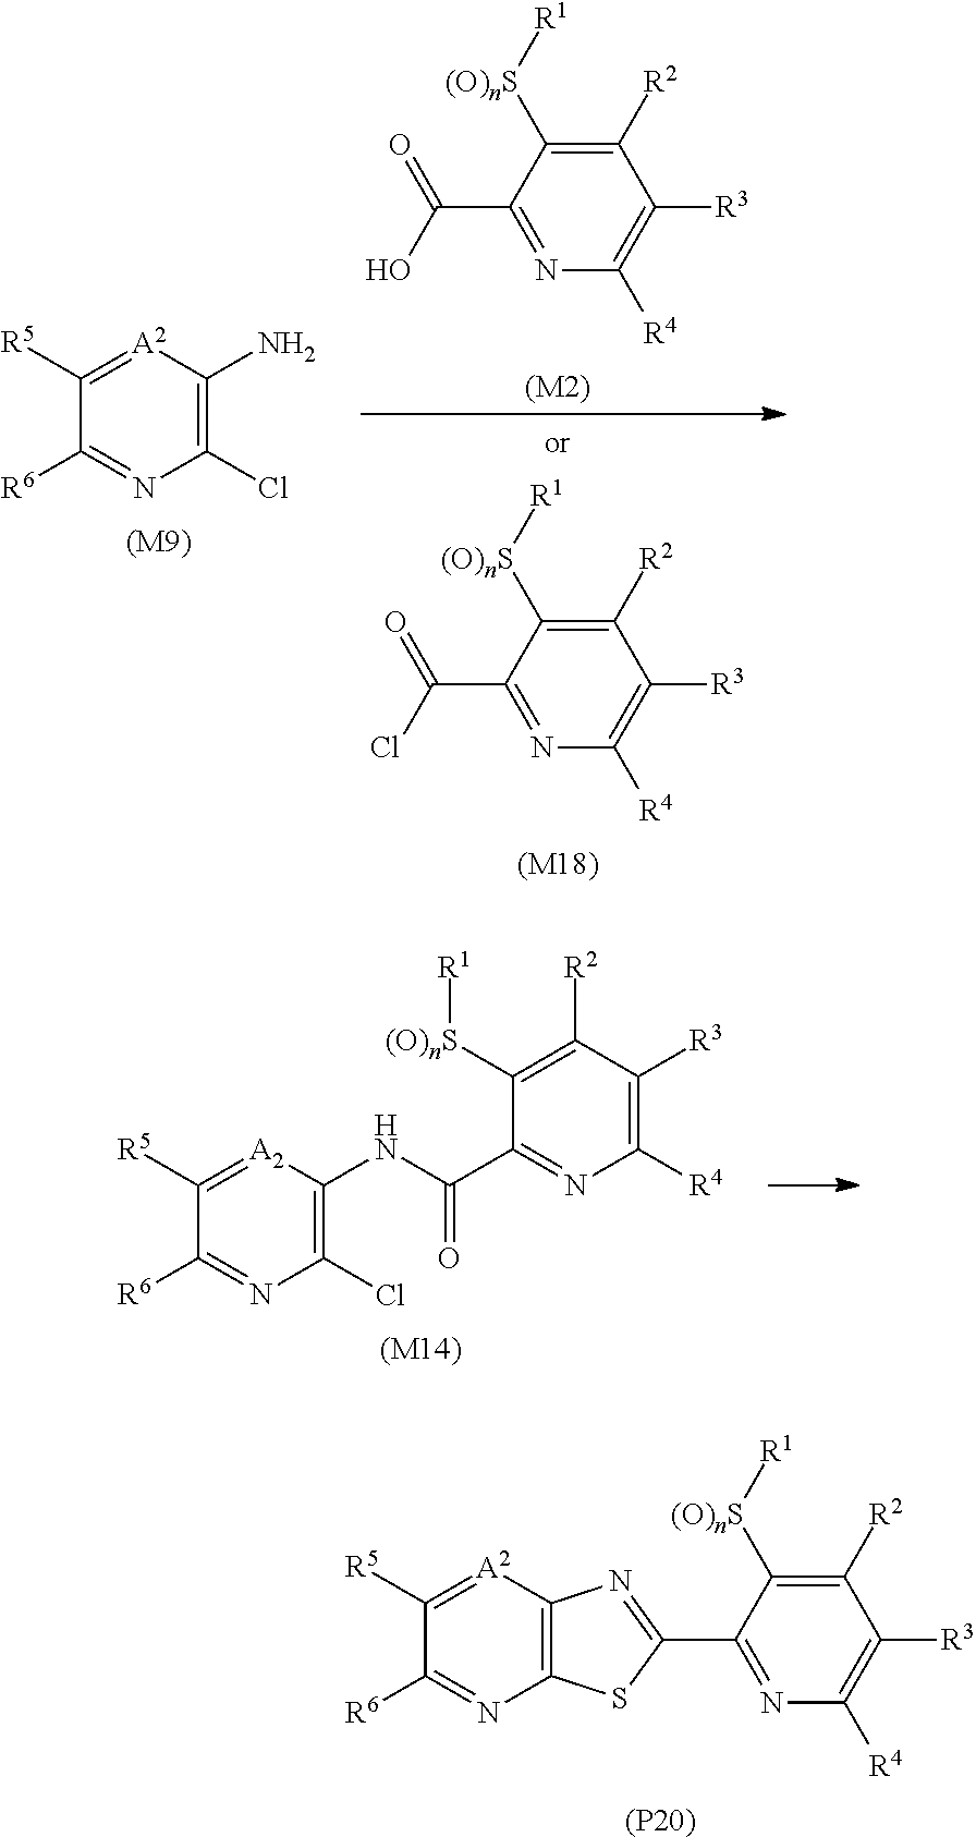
C1([R2])=C([(O)nS][R1])C(C(Cl)=O)=NC([R4])=C1[R3].[(M18)].C1([R2])=C([(O)nS][R1])C(C(O)=O)=NC([R4])=C1[R3].[(M2)].C1(Cl)=C(N)[A2]=C([R5])C([R6])=N1.[(M9)].C1(Cl)=C(NC(C2=NC([R4])=C([R3])C([R2])=C2[(O)nS][R1])=O)[A2]=C([R5])C([R6])=N1.[(M14)].C12=C([A2]=C([R5])C([R6])=N1)N=C(C1=NC([R4])=C([R3])C([R2])=C1[(O)nS][R1])S2.[(P20)]
